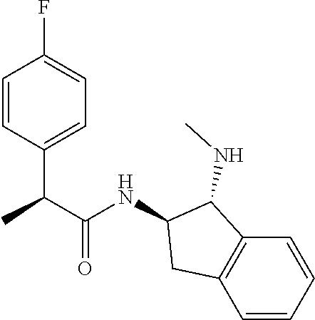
C1=CC(C(C(NC2CC3=C(C2NC)C=CC=C3)=O)C)=CC=C1F
